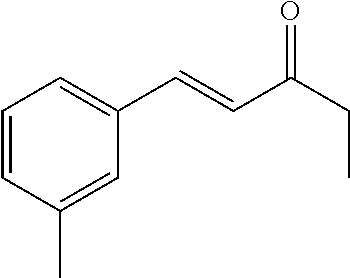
C1=CC(C)=CC(C=CC(CC)=O)=C1
